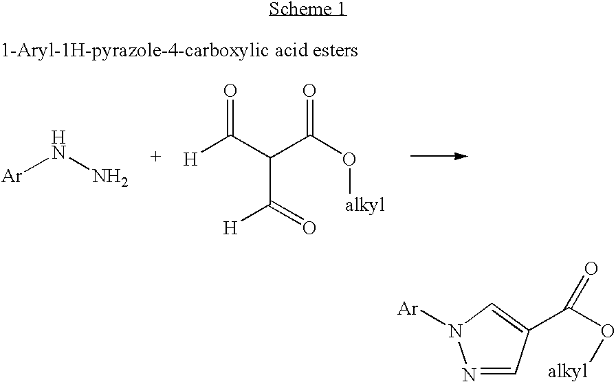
[Ar]NN.[H]C(C(C(O[alkyl])=O)C(=O)[H])=O.N1=CC(C(O[alkyl])=O)=CN1[Ar]
